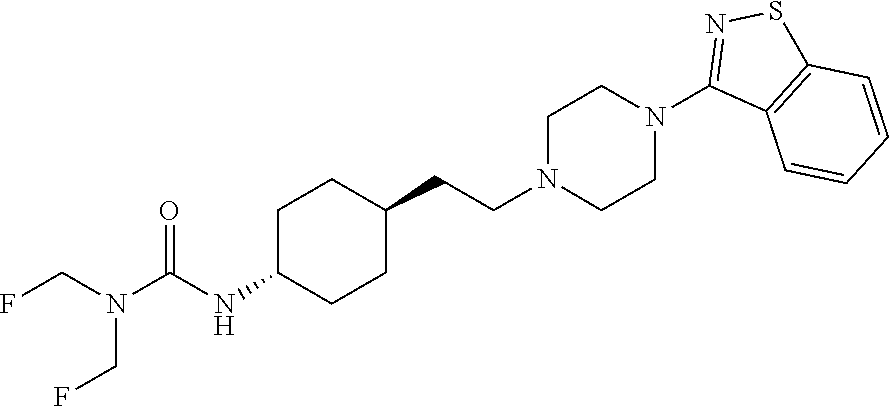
N(C(NC1CCC(CCN2CCN(C3=NSC4=C3C=CC=C4)CC2)CC1)=O)(CF)CF
